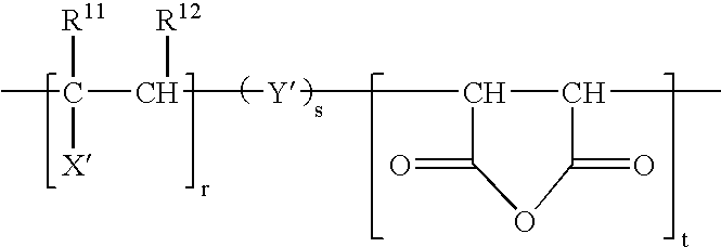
CC(C([Y]C1C(C)C(=O)OC1=O)[R12])([X])[R11]
